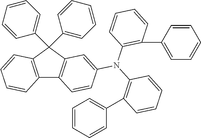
C12=C(C(C3=CC=CC=C3)(C3=CC=CC=C3)C3=C1C=CC(N(C1=C(C4=CC=CC=C4)C=CC=C1)C1=C(C4=CC=CC=C4)C=CC=C1)=C3)C=CC=C2
